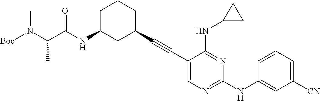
[Boc]N(C(C(NC1CC(C#CC2=CN=C(NC3=CC([CN])=CC=C3)N=C2NC2CC2)CCC1)=O)C)C
